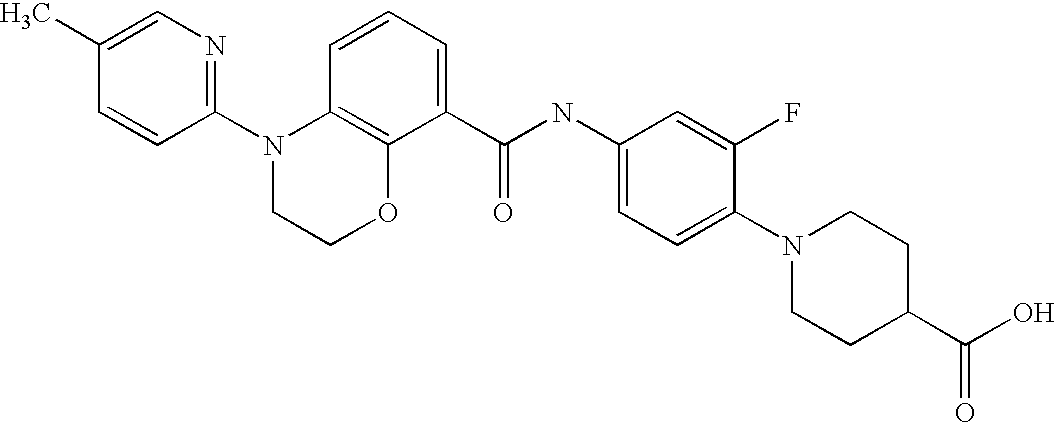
C1(N2CCOC3=C2C=CC=C3C(NC2=CC=C(N3CCC(C(O)=O)CC3)C(F)=C2)=O)=NC=C(C)C=C1
